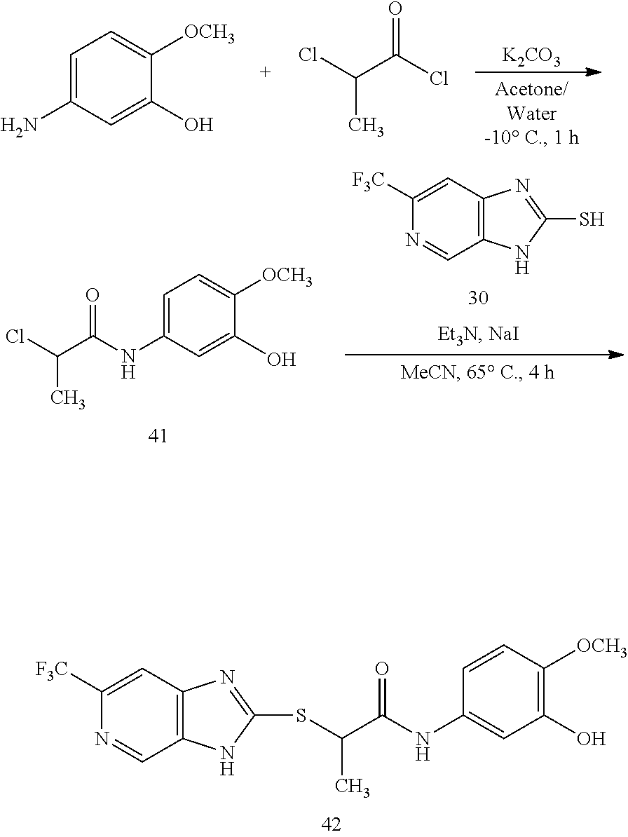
C1([F3C])=CC2=C(C=N1)NC(SC(C(NC1=CC(O)=C([OCH3])C=C1)=O)C)=N2.NC1=CC=C([OCH3])C(O)=C1.[K2CO3].ClC(C(Cl)=O)C.C1=C(NC(=O)C(C)Cl)C=C(O)C([OCH3])=C1.C1([F3C])=CC2=C(C=N1)NC(S)=N2
